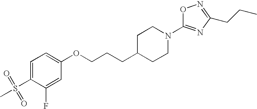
C1=C(S(C)(=O)=O)C(F)=CC(OCCCC2CCN(C3=NC(CCC)=NO3)CC2)=C1
